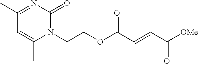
N1(CCOC(C=CC([OMe])=O)=O)C(=O)N=C(C)C=C1C
